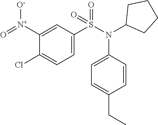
C1([N+](=O)[O-])=CC(S(N(C2CCCC2)C2=CC=C(CC)C=C2)(=O)=O)=CC=C1Cl
